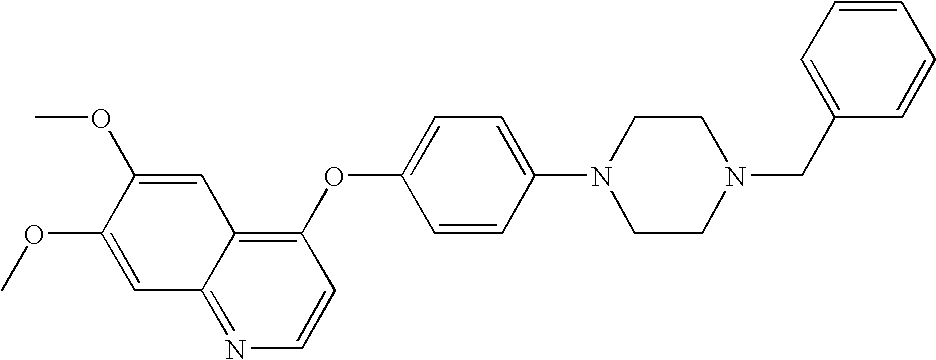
C1(OC2=CC=C(N3CCN(CC4=CC=CC=C4)CC3)C=C2)=C2C(=NC=C1)C=C(OC)C(OC)=C2
